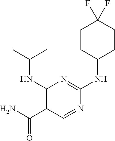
C1CC(NC2=NC(NC(C)C)=C(C(N)=O)C=N2)CCC1(F)F
